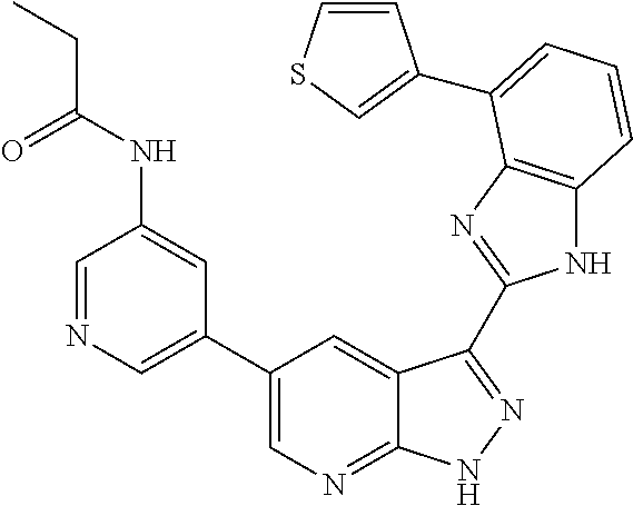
N1C2=C(N=C1C1=NNC3=NC=C(C4=CN=CC(NC(CC)=O)=C4)C=C31)C(C1=CSC=C1)=CC=C2
